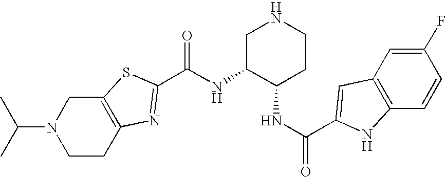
C12=C(CCN(C(C)C)C1)N=C(C(NC1C(NC(=O)C3=CC4=C(C=CC(F)=C4)N3)CCNC1)=O)S2
